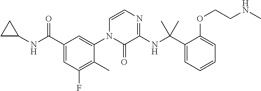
C1(C(NC2CC2)=O)=CC(F)=C(C)C(N2C(=O)C(NC(C3=CC=CC=C3OCCNC)(C)C)=NC=C2)=C1
